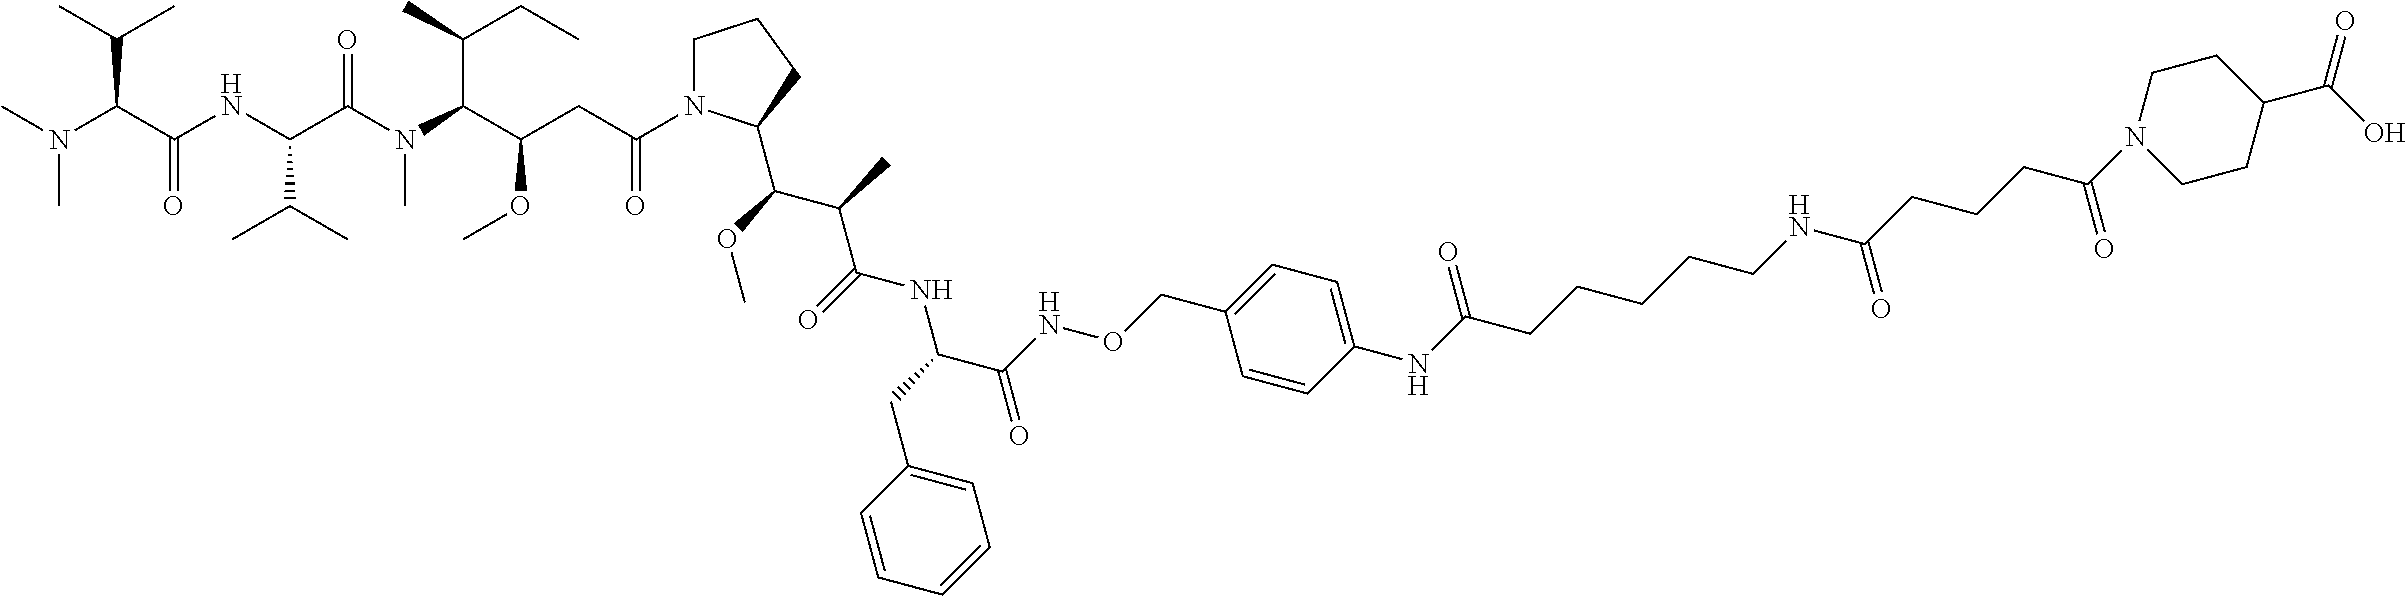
C1=CC=CC=C1CC(NC(C(C)C(OC)C1N(C(CC(C(N(C(C(NC(C(N(C)C)C(C)C)=O)C(C)C)=O)C)C(C)CC)OC)=O)CCC1)=O)C(NOCC1=CC=C(NC(CCCCCNC(CCCC(N2CCC(C(O)=O)CC2)=O)=O)=O)C=C1)=O
